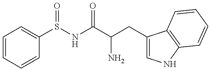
C1=CC=CC(S(NC(C(CC2=CNC3=C2C=CC=C3)N)=O)=O)=C1
